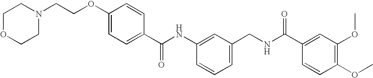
C1(C(NC2=CC(CNC(C3=CC(OC)=C(OC)C=C3)=O)=CC=C2)=O)=CC=C(OCCN2CCOCC2)C=C1
